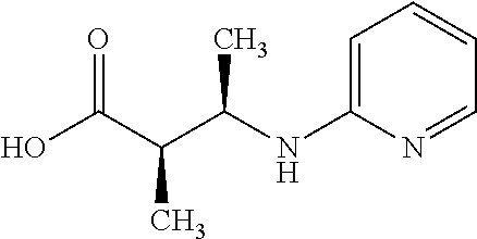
OC(C(C(NC1=CC=CC=N1)C)C)=O
